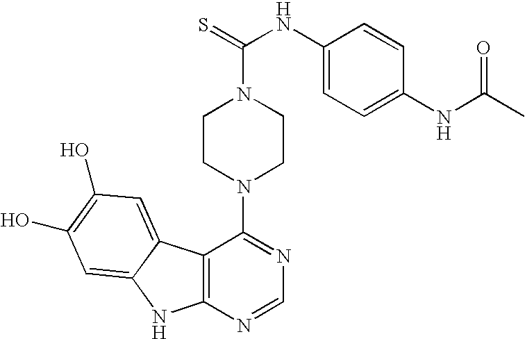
C12=C(N=CN=C1N1CCN(C(=S)NC3=CC=C(NC(C)=O)C=C3)CC1)NC1=CC(O)=C(O)C=C21
